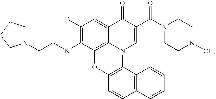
C1(F)=C(NCCN2CCCC2)C2=C3C(=C1)C(=O)C(C(N1CCN(C)CC1)=O)=CN3C1=C(O2)C=CC2=C1C=CC=C2
